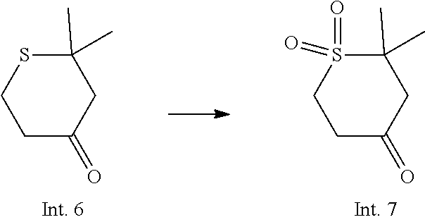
S1C(C)(C)CC(=O)CC1.S1(=O)(=O)C(C)(C)CC(=O)CC1
